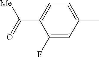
C1(F)=CC(C)=CC=C1C(=O)[Me]
